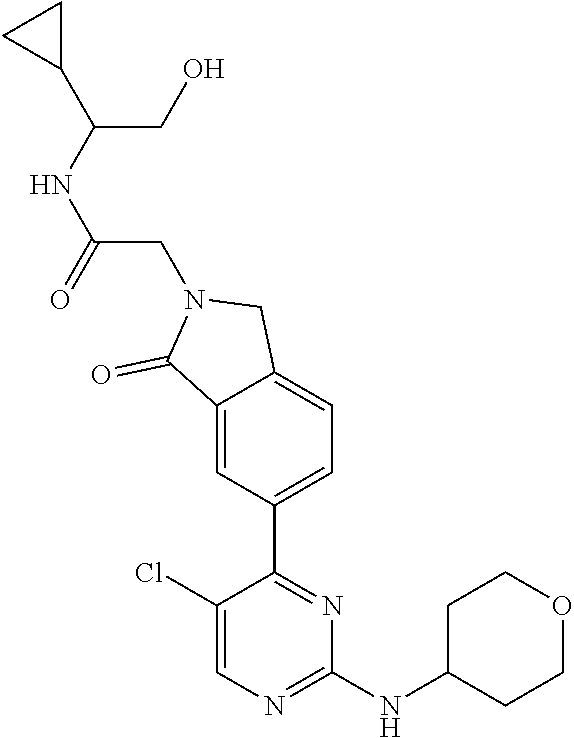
C1(Cl)=CN=C(NC2CCOCC2)N=C1C1=CC=C2C(=C1)C(=O)N(CC(=O)NC(C1CC1)CO)C2
